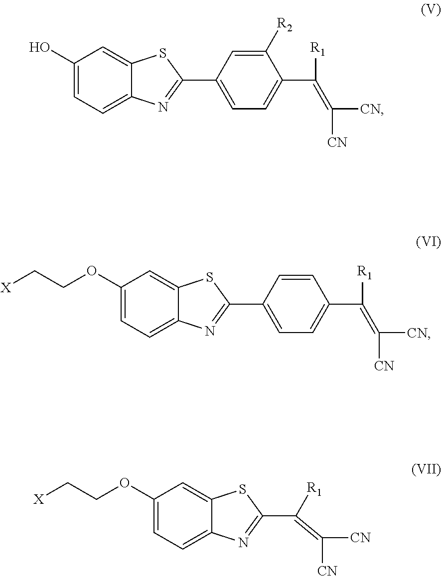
C1(O)=CC=C2C(=C1)SC(C1=CC=C(C([R1])=C([CN])[CN])C([R2])=C1)=N2.C1(OCC[X])=CC=C2C(=C1)SC(C1=CC=C(C([R1])=C([CN])[CN])C=C1)=N2.C1(OCC[X])=CC=C2C(=C1)SC(C([R1])=C([CN])[CN])=N2
